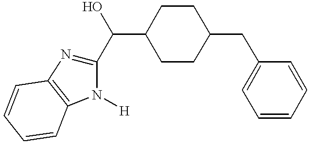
N1=C(C(C2CCC(CC3=CC=CC=C3)CC2)O)N([H])C2=C1C=CC=C2
